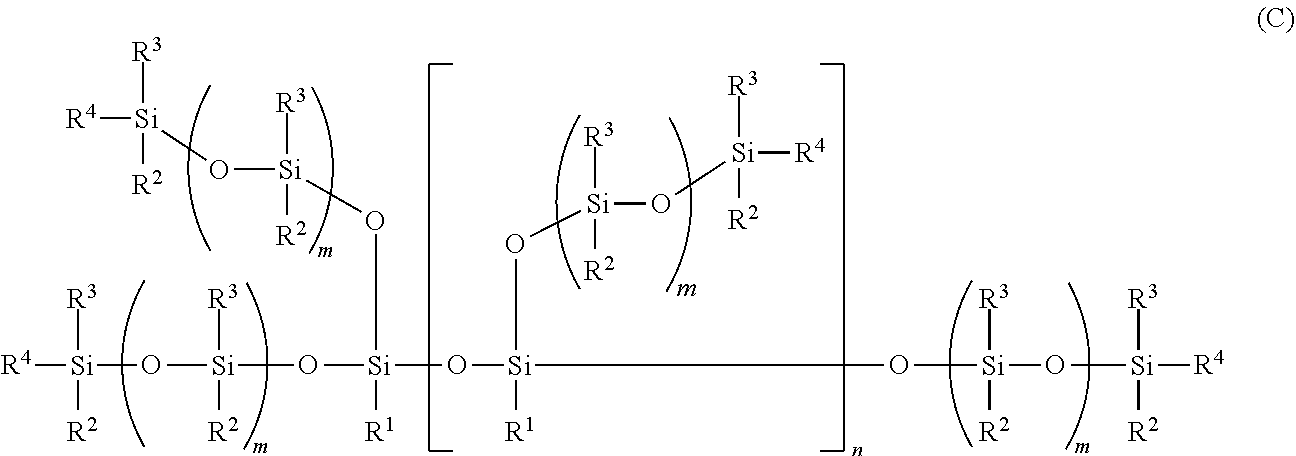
O([Si](O[Si]([R3])([R2])O[Si]([R4])([R3])[R2])([R1])O[Si]([R3])([R2])O[Si]([R3])([R2])[R4])[Si]([R1])(O[Si]([R3])([R2])O[Si]([R3])([R2])[R4])O[Si]([R3])([R2])O[Si]([R4])([R3])[R2]
